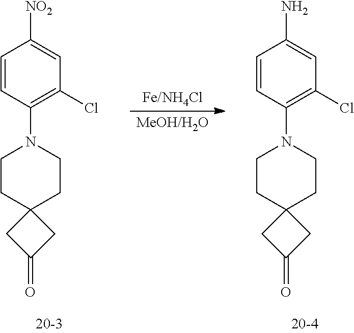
[Fe/NH4Cl].[MeOH/H2O].C1(N)=CC(Cl)=C(N2CCC3(CC(=O)C3)CC2)C=C1.C1([NO2])=CC(Cl)=C(N2CCC3(CC(=O)C3)CC2)C=C1
